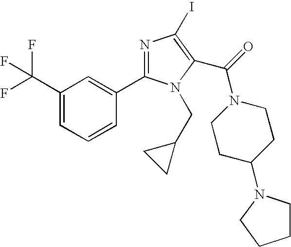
C1(C(F)(F)F)=CC=CC(C2=NC(I)=C(C(N3CCC(N4CCCC4)CC3)=O)N2CC2CC2)=C1
